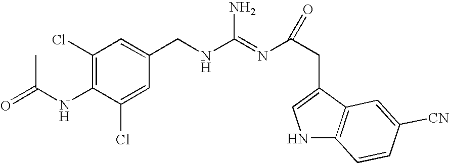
C1(NC(C)=O)=C(Cl)C=C(CNC(N)=NC(CC2=CNC3=C2C=C([CN])C=C3)=O)C=C1Cl
